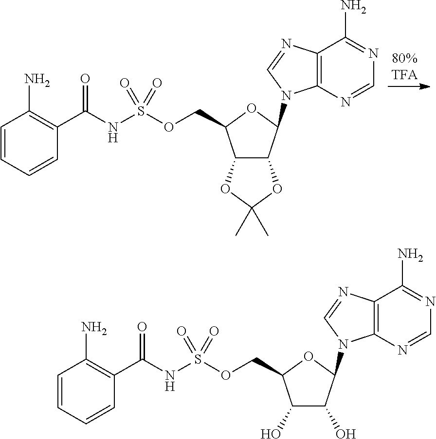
C12C(C(N3C4=C(C(N)=NC=N4)N=C3)OC1COS(NC(=O)C1=C(N)C=CC=C1)(=O)=O)OC(C)(C)O2.C1(O)C(O)C(N2C3=C(C(N)=NC=N3)N=C2)OC1COS(NC(=O)C1=C(N)C=CC=C1)(=O)=O
